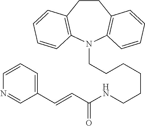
C(N1C2=C(CCC3=C1C=CC=C3)C=CC=C2)CCCCCNC(C=CC1=CC=CN=C1)=O
